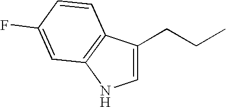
C1(CCC)=CNC2=C1C=CC(F)=C2
